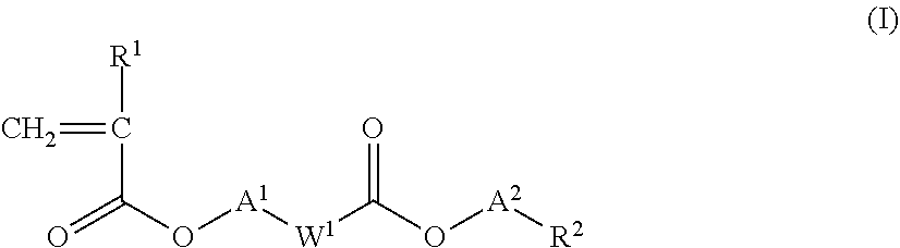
O=C(O[A1][W1]C(O[A2][R2])=O)C([R1])=C
